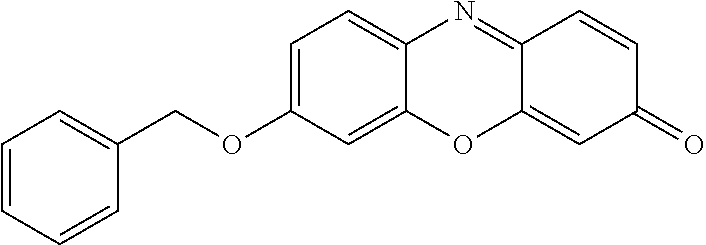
C1=CC=CC(COC2=CC=C3C(=C2)OC2=CC(=O)C=CC2=N3)=C1
